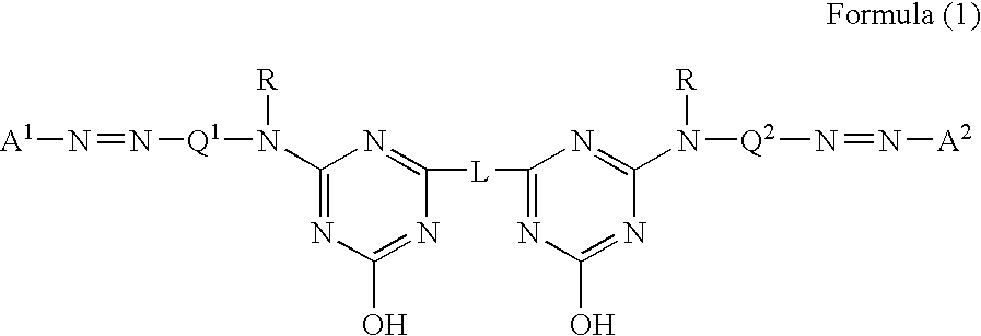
C1(N([Q1]N=N[A1])[R])=NC(O)=NC([L]C2=NC(O)=NC(N([R])[Q2]N=N[A2])=N2)=N1
